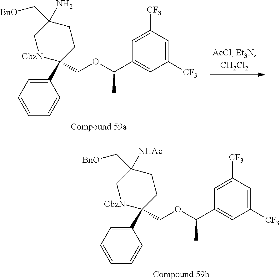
C1(C2(COC(C3=CC([CF3])=CC([CF3])=C3)C)CCC(C[BnO])(N)C[CbzN]2)=CC=CC=C1.C1(C2(COC(C3=CC([CF3])=CC([CF3])=C3)C)CCC(C[BnO])([NHAc])C[CbzN]2)=CC=CC=C1
